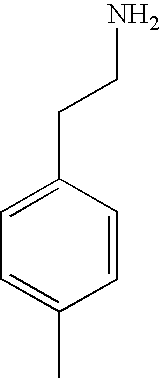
C1=CC(CCN)=CC=C1C
